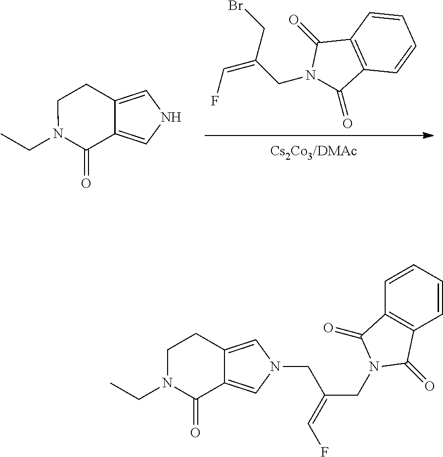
C1=CC2=C(C=C1)C(=O)N(CC(=CF)CBr)C2=O.C12=CNC=C1CCN(CC)C2=O.C12=CN(CC(CN3C(=O)C4=C(C3=O)C=CC=C4)=CF)C=C1CCN(CC)C2=O
